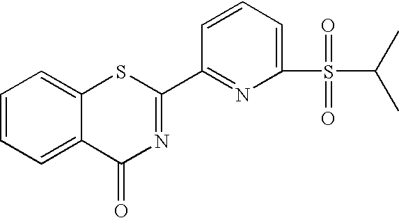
C1=CC=C(S(=O)(C(C)C)=O)N=C1C1=NC(=O)C2=CC=CC=C2S1
